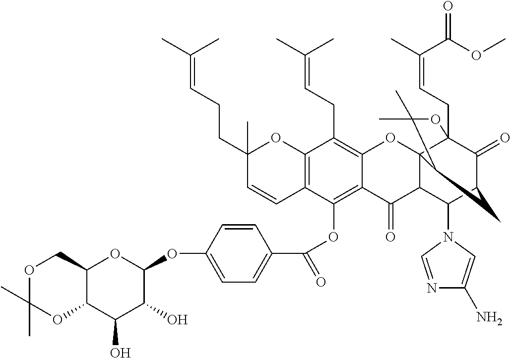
C12=C(C=CC(CCC=C(C)C)(C)O1)C(OC(C1=CC=C(OC3OC4C(C(O)C3O)OC(C)(C)OC4)C=C1)=O)=C1C(=C2CC=C(C)C)OC23C4(CC=C(C)C(OC)=O)C(=O)C(CC2C(C)(C)O4)C(N2C=NC(N)=C2)C3C1=O
